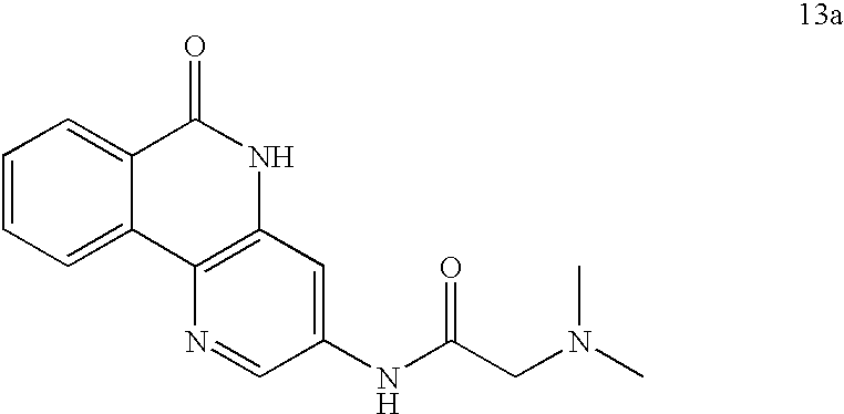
C1=CC=C2C(=C1)C(=O)NC1=C2N=CC(NC(CN(C)C)=O)=C1
